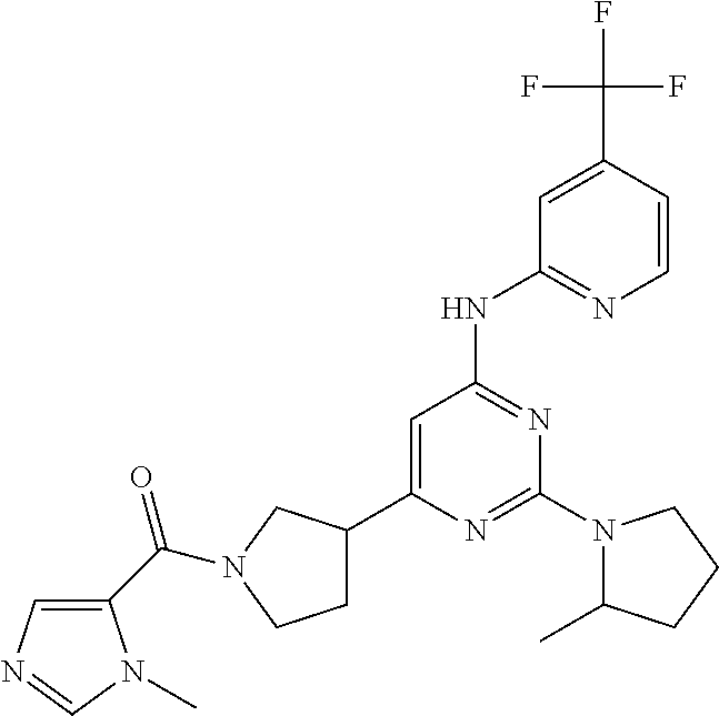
N1=C(N2C(C)CCC2)N=C(NC2=NC=CC(C(F)(F)F)=C2)C=C1C1CCN(C(C2=CN=CN2C)=O)C1
